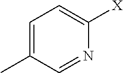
C1=C(C)C=NC([X])=C1
